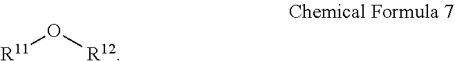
[R11]O[R12]
